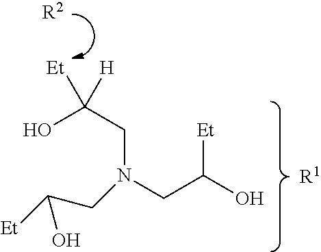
[Et]C(CN(CC(O)[Et])CC(O)([H])[Et])O.[R2].[R1]
